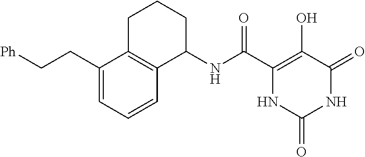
C(C1=C(O)C(=O)NC(=O)N1)(=O)NC1CCCC2=C1C=CC=C2CC[Ph]
